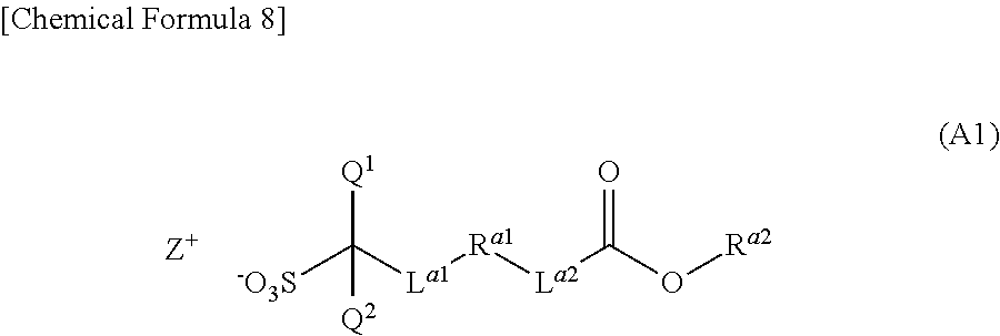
[-O3S]C([La1][Ra1][La2]C(O[Ra2])=O)([Q1])[Q2]
